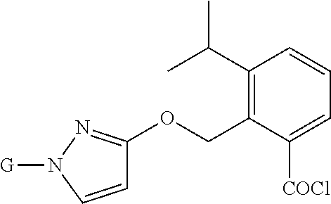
C1(C(C)C)=C(COC2=NN([G])C=C2)C([COCl])=CC=C1
